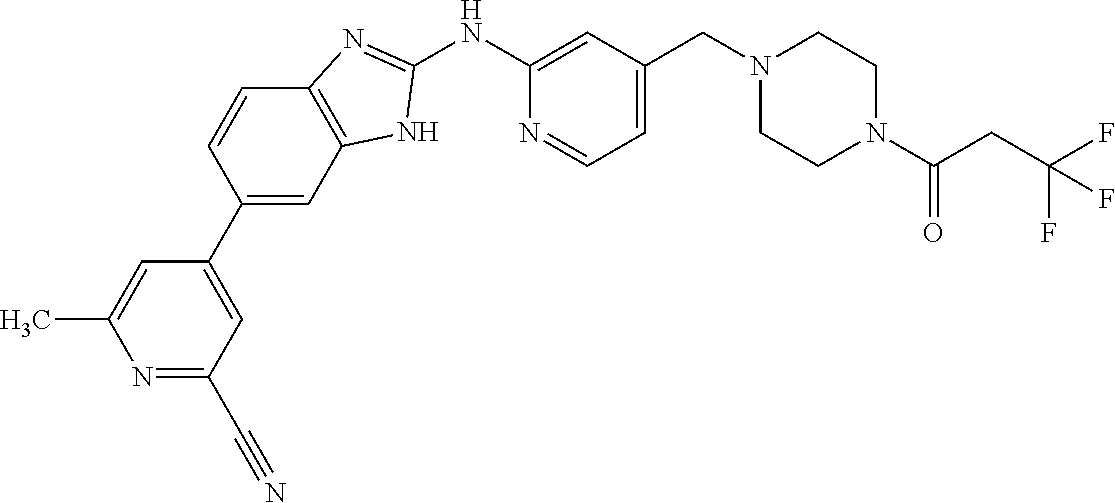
N1=C(C#N)C=C(C2=CC3=C(C=C2)N=C(NC2=CC(CN4CCN(C(CC(F)(F)F)=O)CC4)=CC=N2)N3)C=C1C
